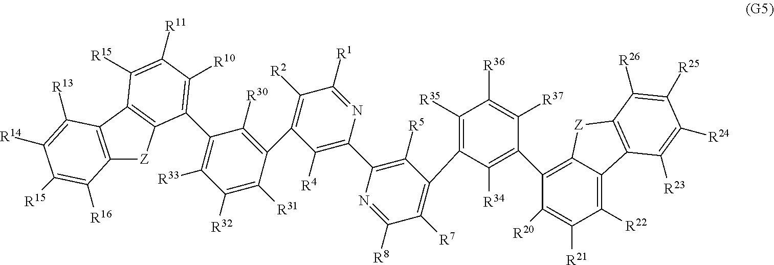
C12=C(C3=C([Z]1)C(C1=C([R33])C([R32])=C([R31])C(C4=C([R2])C([R1])=NC(C5=C([R5])C(C6=C([R35])C([R36])=C([R37])C(C7=C8C(=C([R22])C([R21])=C7[R20])C7=C([Z]8)C([R26])=C([R25])C([R24])=C7[R23])=C6[R34])=C([R7])C([R8])=N5)=C4[R4])=C1[R30])=C([R10])C([R11])=C3[R15])C([R13])=C([R14])C([R15])=C2[R16]
